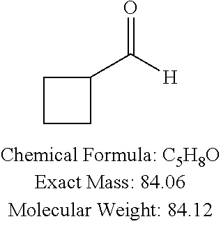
C1CC(C([H])=O)C1
